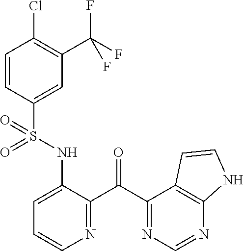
C1=CC(S(NC2=CC=CN=C2C(C2=NC=NC3=C2C=CN3)=O)(=O)=O)=CC(C(F)(F)F)=C1Cl
